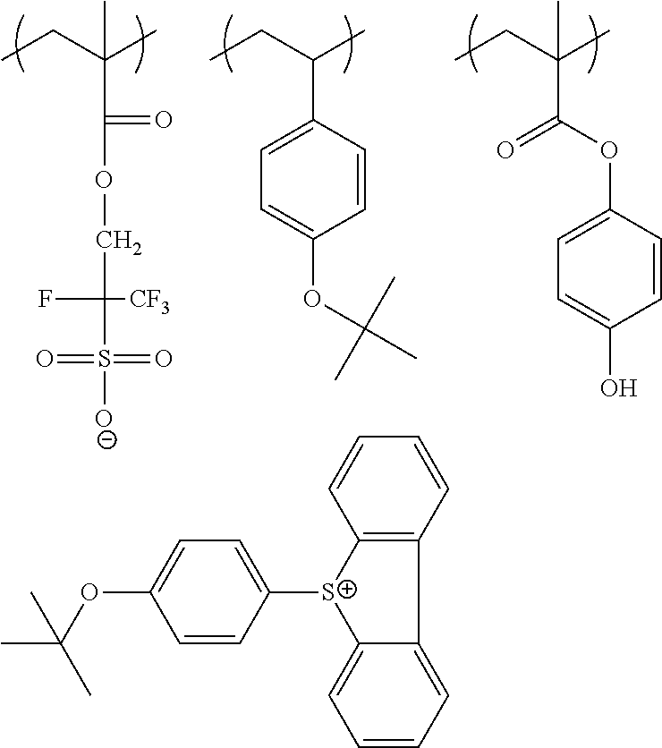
CCC(C)(C)C(OCC(S([O-])(=O)=O)([CF3])F)=O.CCC(C)C1=CC=C(OC(C)(C)C)C=C1.CCC(C)(C)C(OC1=CC=C(O)C=C1)=O.C12=C(C=CC=C1)C1=CC=CC=C1[S+]2C1=CC=C(OC(C)(C)C)C=C1
